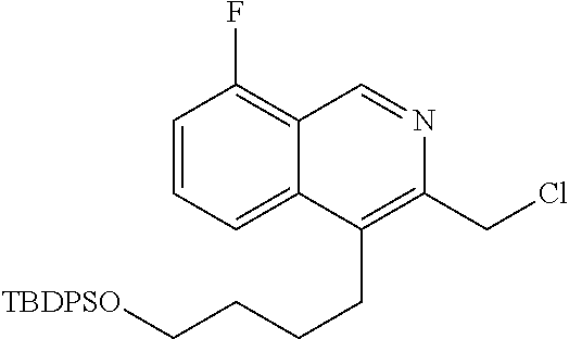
C1=CC=C2C(=C1F)C=NC(CCl)=C2CCCC[TBDPSO]
